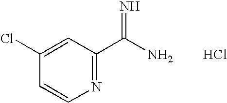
C1=CN=C(C(N)=N)C=C1Cl.Cl
